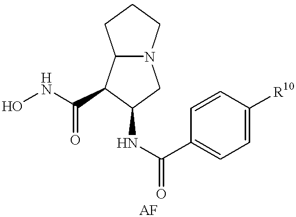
C1(NC(C2=CC=C([R10])C=C2)=O)CN2C(C1C(NO)=O)CCC2
